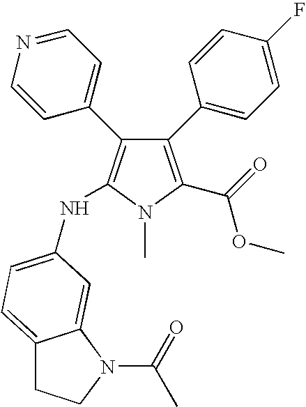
C1(C2=CC=C(F)C=C2)=C(C(=O)OC)N(C)C(NC2=CC=C3CCN(C(=O)C)C3=C2)=C1C1=CC=NC=C1
